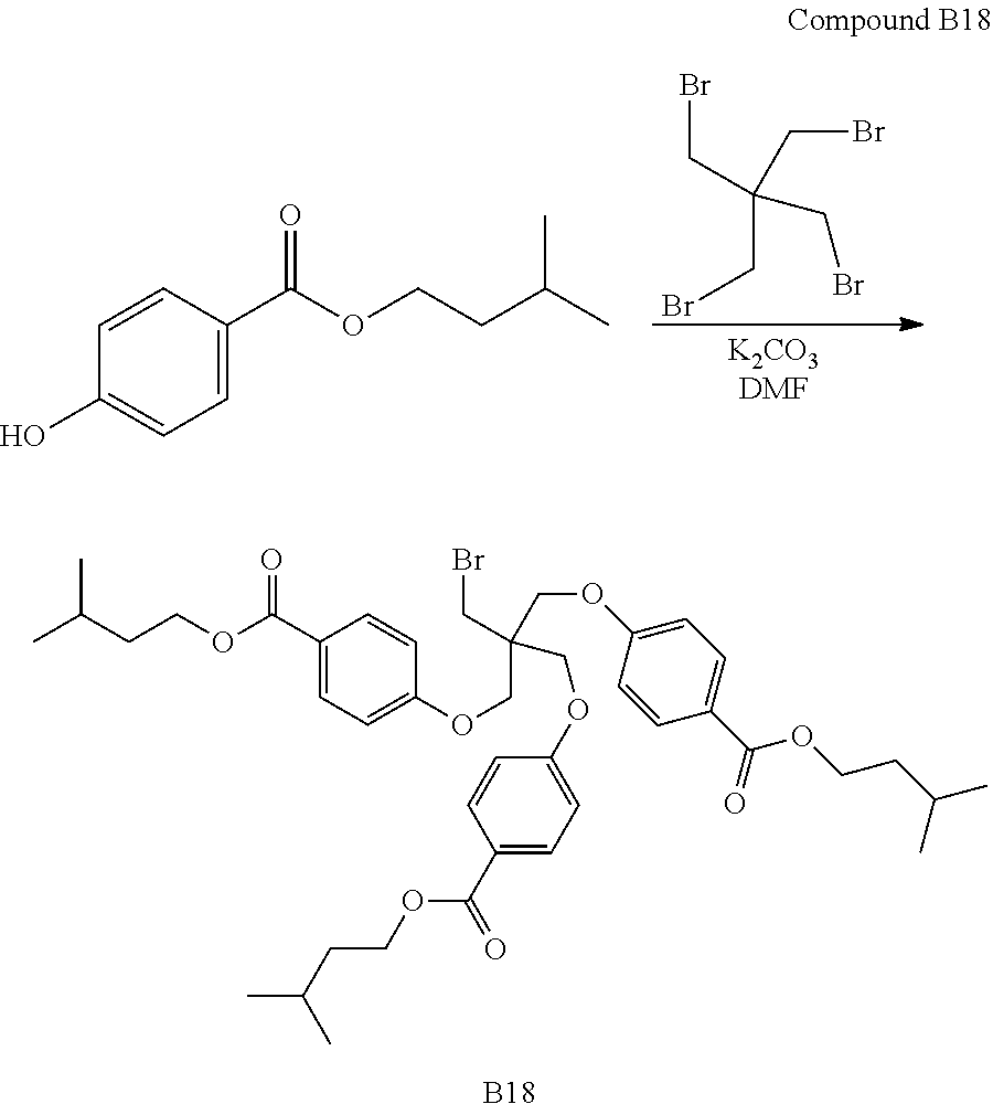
BrCC(CBr)(CBr)CBr.C1=C(C(OCCC(C)C)=O)C=CC(O)=C1.[B18].BrCC(COC1=CC=C(C(=O)OCCC(C)C)C=C1)(COC1=CC=C(C(OCCC(C)C)=O)C=C1)COC1=CC=C(C(OCCC(C)C)=O)C=C1
